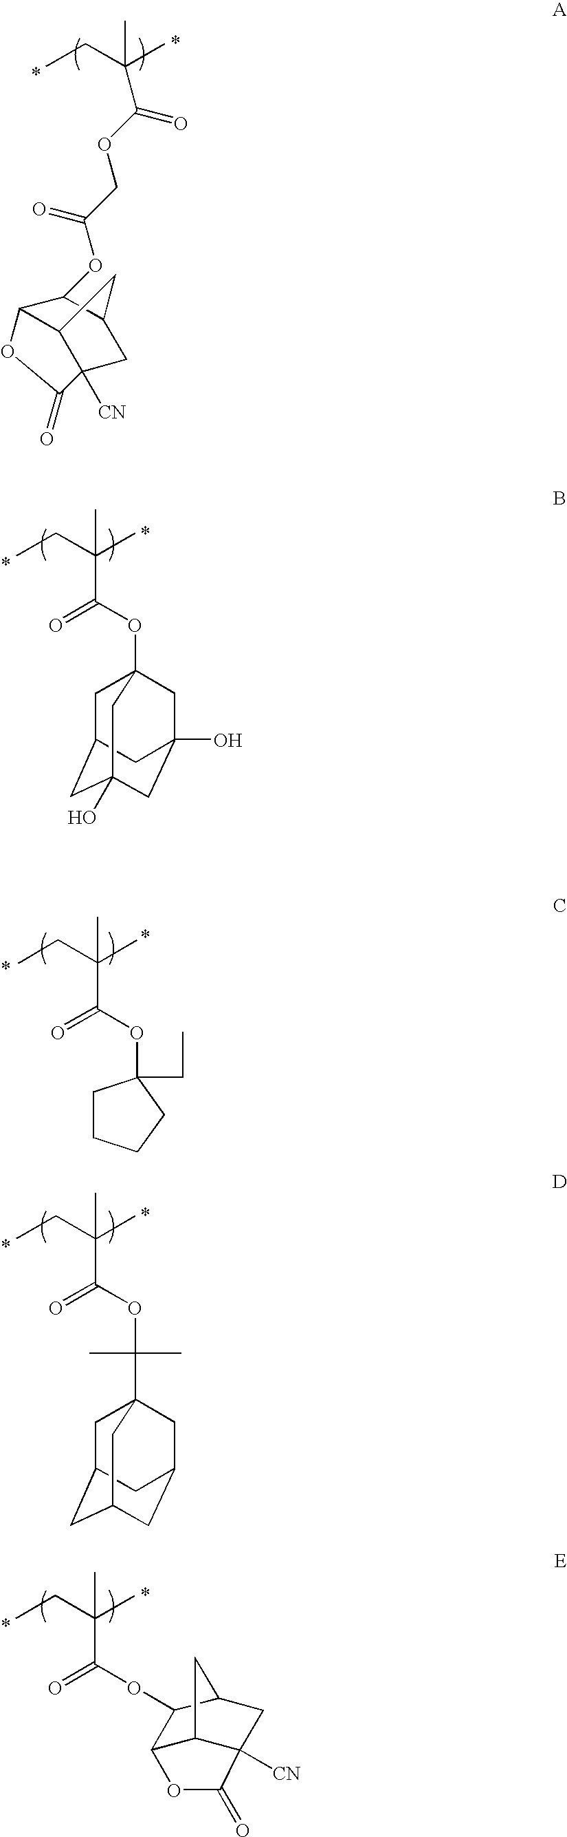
CCC(C)(C)C(OCC(OC1C2C3C([CN])(CC1C3)C(=O)O2)=O)=O.CCC(C)(C)C(OC12CC3CC(O)(CC(O)(C1)C3)C2)=O.CCC(C)(C)C(OC1(CC)CCCC1)=O.CCC(C)(C)C(OC(C)(C)C12CC3CC(CC(C1)C3)C2)=O.CCC(C)(C)C(OC1C2C3C([CN])(CC1C3)C(=O)O2)=O
